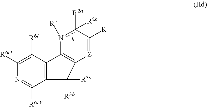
c1([R2a])([R2b])n([R7])C2=C([Z]=C1[R1])C([R3a])([R3b])C1=C2C([R6I])=C([R6II])N=C1[R6IV]
